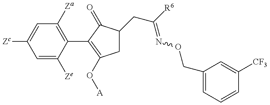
C1=C([Ze])C(C2=C(O[A])CC(CC(=NOCC3=CC=CC([CF3])=C3)[R6])C2=O)=C([Za])C=C1[Zc]
